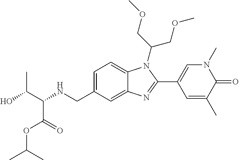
C12=CC(CNC(C(O)C)C(OC(C)C)=O)=CC=C1N(C(COC)COC)C(C1=CN(C)C(=O)C(C)=C1)=N2
